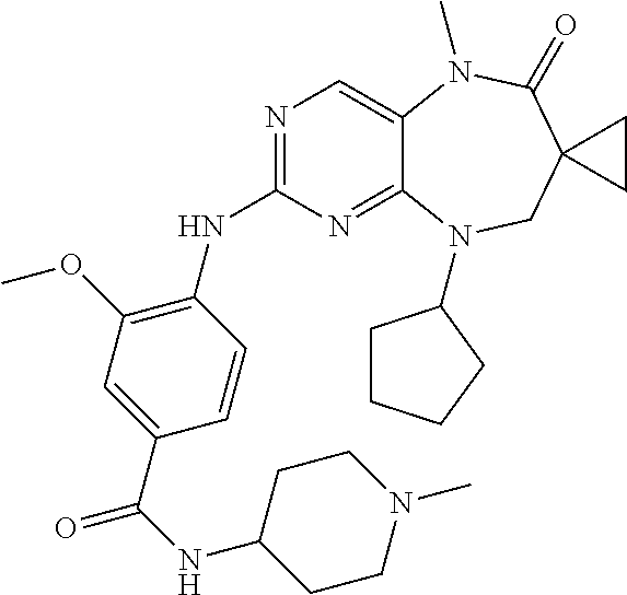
N1=C(NC2=C(OC)C=C(C(=O)NC3CCN(C)CC3)C=C2)N=C2C(=C1)N(C)C(=O)C1(CN2C2CCCC2)CC1
